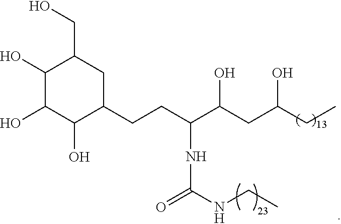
C(CC(C(CC(CC)O)O)NC(=O)NCC)C1CC(CO)C(O)C(O)C1O
